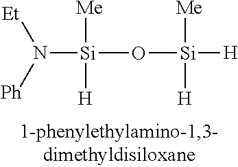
N([Si](O[Si]([H])([Me])[H])([Me])[H])([Et])[Ph]
